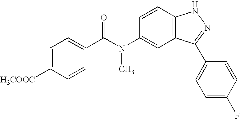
C1([H3COOC])=CC=C(C(N(C2=CC3=C(C=C2)NN=C3C2=CC=C(F)C=C2)C)=O)C=C1
